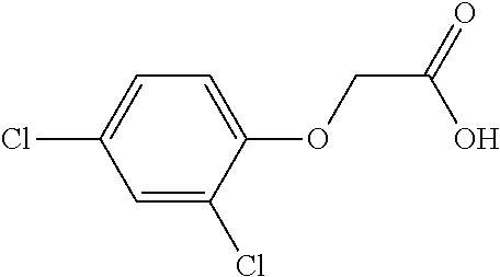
C1=C(OCC(O)=O)C(Cl)=CC(Cl)=C1
